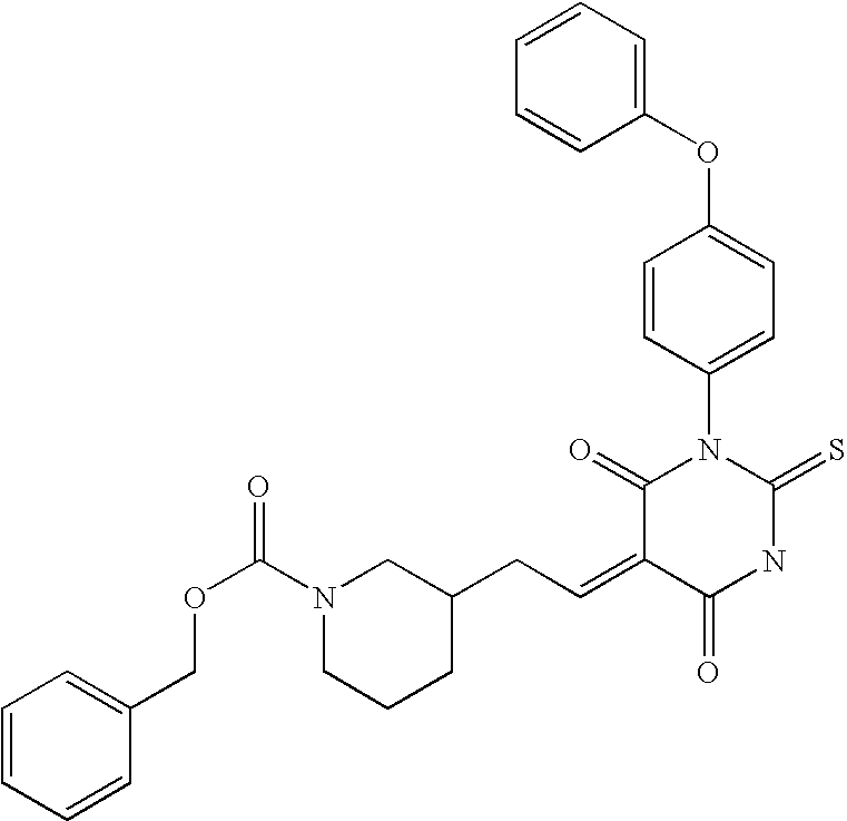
C1=CC=CC(OC2=CC=C(N3C(=O)C(=CCC4CN(C(OCC5=CC=CC=C5)=O)CCC4)C(=O)NC3=S)C=C2)=C1
